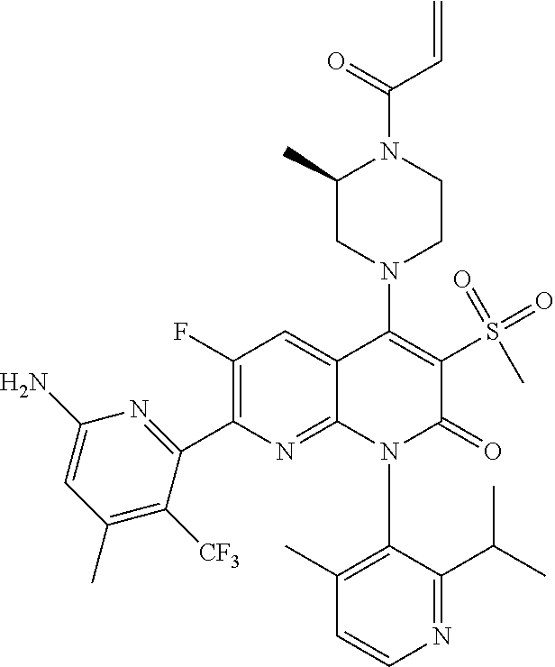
C1=CN=C(C(C)C)C(N2C(=O)C(S(=O)(=O)C)=C(N3CC(C)N(C(C=C)=O)CC3)C3=CC(F)=C(C4=NC(N)=CC(C)=C4[CF3])N=C23)=C1C
